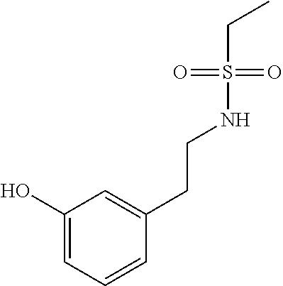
C1(O)=CC=CC(CCNS(CC)(=O)=O)=C1
